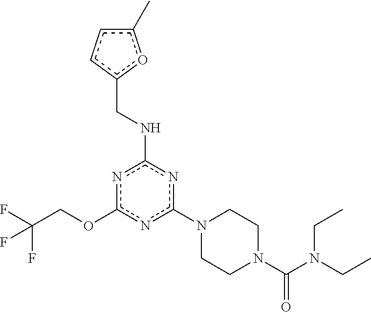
c1(N2CCN(C(N(CC)CC)=O)CC2)nc(NCc2oc(C)cc2)nc(OCC(F)(F)F)n1
